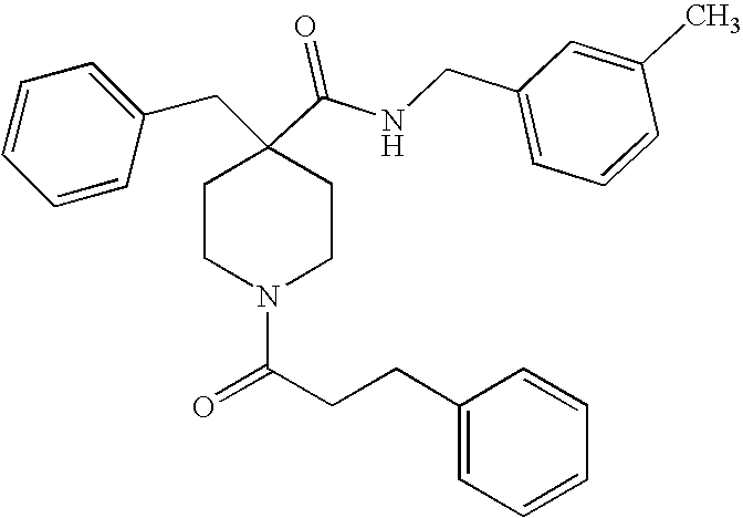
C1=CC=CC(CC2(C(=O)NCC3=CC=CC(C)=C3)CCN(C(CCC3=CC=CC=C3)=O)CC2)=C1
